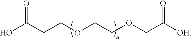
OC(CCOCCOCC([OH])=O)=O
